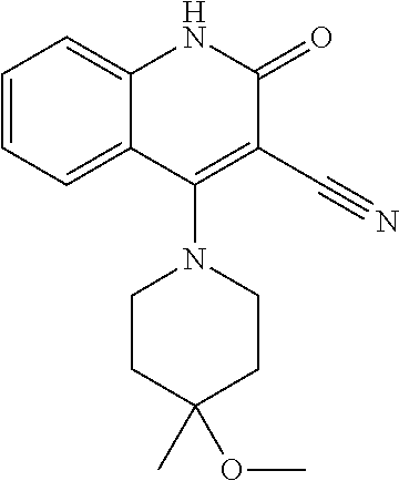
C1=CC=C2C(=C1)NC(=O)C(C#N)=C2N1CCC(C)(OC)CC1
